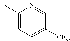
C1(C)=CC=C([CF3])C=N1
